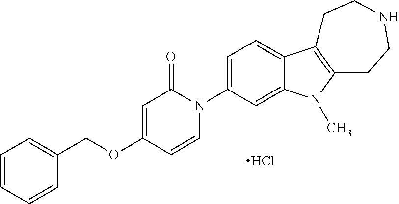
C1=CC=CC(COC2=CC(=O)N(C3=CC=C4C(=C3)N(C)C3=C4CCNCC3)C=C2)=C1.Cl
